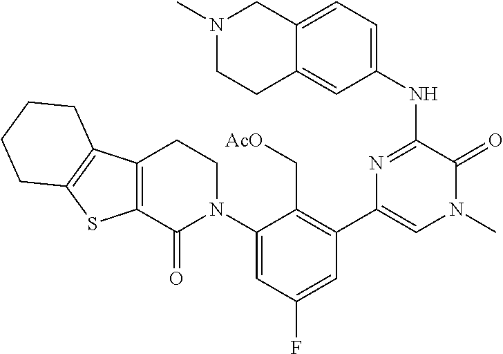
N1=C(NC2=CC=C3C(=C2)CCN(C)C3)C(=O)N(C)C=C1C1=C(C[AcO])C(N2CCC3=C(C2=O)SC2=C3CCCC2)=CC(F)=C1
